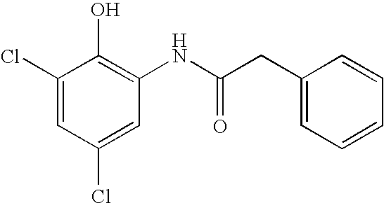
C1(Cl)=CC(Cl)=CC(NC(CC2=CC=CC=C2)=O)=C1O
